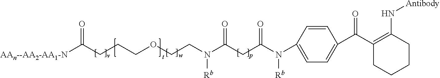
C1=CC(N(C(CC(N(CCOCCCC([AAn--AA2-AA1-N])=O)[Rb])=O)=O)[Rb])=CC=C1C(C1=C(N[Antibody])CCCC1)=O
